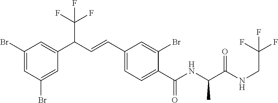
C1(Br)=CC(Br)=CC(C(C=CC2=CC=C(C(NC(C(NCC(F)(F)F)=O)C)=O)C(Br)=C2)C(F)(F)F)=C1
